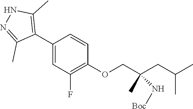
C1(C2=C(C)NN=C2C)=CC(F)=C(OCC(CC(C)C)(C)N[Boc])C=C1
